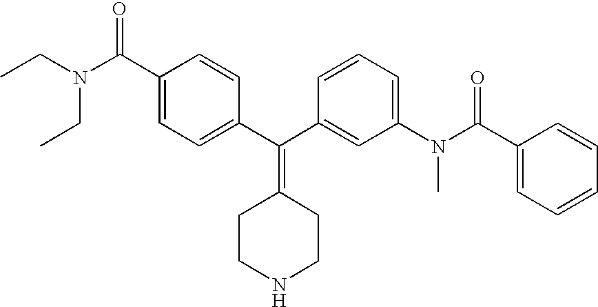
CCN(CC)C(C1=CC=C(C(C2=CC(N(C(=O)C3=CC=CC=C3)C)=CC=C2)=C2CCNCC2)C=C1)=O
